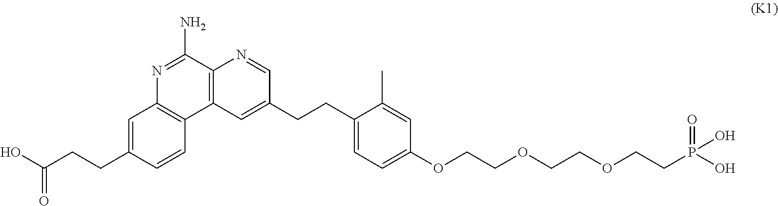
C1=C(OCCOCCOCCP(=O)(O)O)C=C(C)C(CCC2=CC3=C(N=C2)C(N)=NC2=C3C=CC(CCC(O)=O)=C2)=C1
